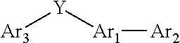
[Ar3][Y][Ar1][Ar2]
